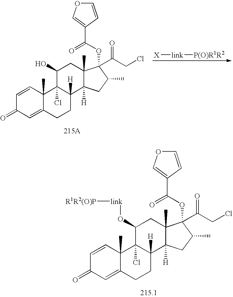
[X][link][P(O)R1R2].C1=CC2(C)C(=CC1=O)CCC1([H])C2(Cl)C(O)CC2(C)C1([H])CC(C)C2(C(=O)CCl)OC(C1=COC=C1)=O.C1=CC2(C)C(=CC1=O)CCC1([H])C2(Cl)C(O[link][R1R2(O)P])CC2(C)C1([H])CC(C)C2(C(=O)CCl)OC(C1=COC=C1)=O
